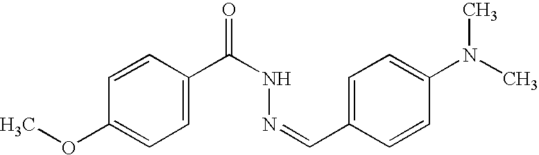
C1=CC(OC)=CC=C1C(NN=CC1=CC=C(N(C)C)C=C1)=O
